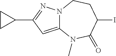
C12=CC(C3CC3)=NN1CCC(I)C(=O)N2C
